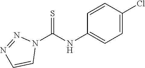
N1(C(NC2=CC=C(Cl)C=C2)=S)N=NC=C1
